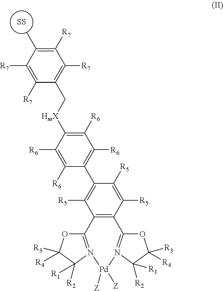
[SS].C1([R6])=C([HmX]CC2=C([R7])C([R7])=C(C)C([R7])=C2[R7])C([R6])=C([R6])C(C2=C([R5])C3=C(C([R5])=C2[R5])C2=N(C([R2])([R1])C([R3])([R4])O2)[Pd]([Z])([Z])N2=C3OC([R3])([R4])C2([R2])[R1])=C1[R6]
